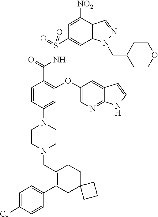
C1=C(Cl)C=CC(C2=C(CN3CCN(C4=CC(OC5=CN=C6C(=C5)C=CN6)=C(C(=O)NS(C5=CC6C(C([NO2])=C5)C=NN6CC5CCOCC5)(=O)=O)C=C4)CC3)CCC3(C2)CCC3)=C1
